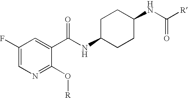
N1=C(O[R])C(C(NC2CCC(NC([R])=O)CC2)=O)=CC(F)=C1
